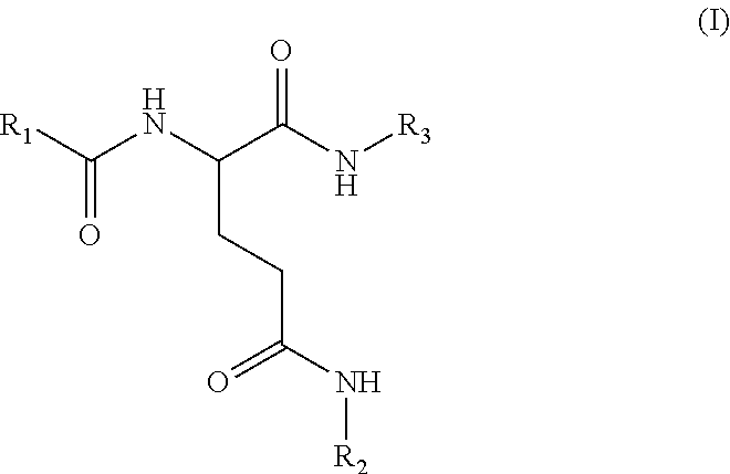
[R1]C(NC(C(N[R3])=O)CCC(N[R2])=O)=O
